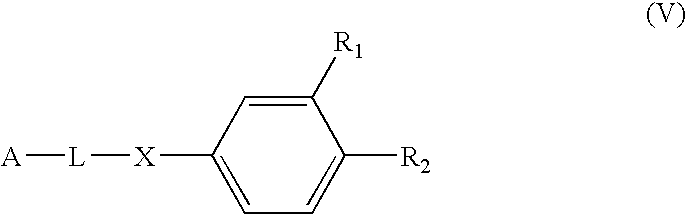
C1([R1])=CC([X][L][A])=CC=C1[R2]
